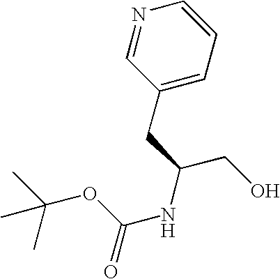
N1=CC(CC(CO)NC(OC(C)(C)C)=O)=CC=C1
